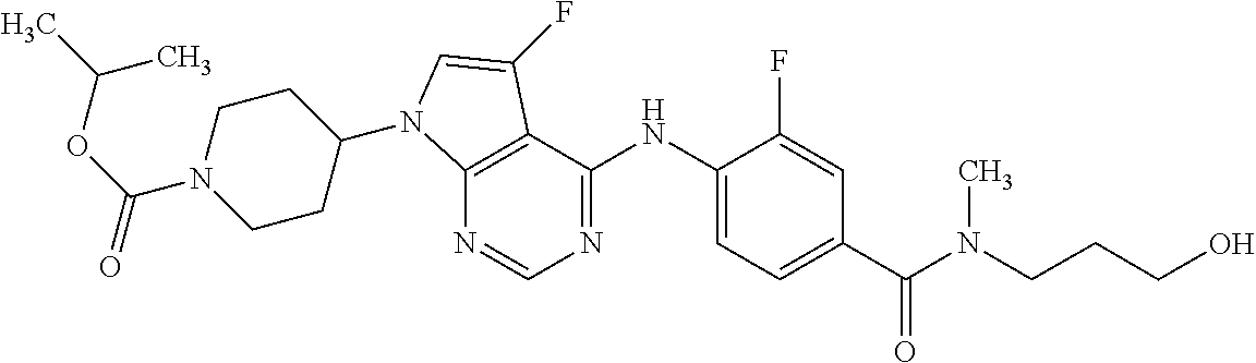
C(N1CCC(N2C3=C(C(NC4=CC=C(C(N(CCCO)C)=O)C=C4F)=NC=N3)C(F)=C2)CC1)(OC(C)C)=O
